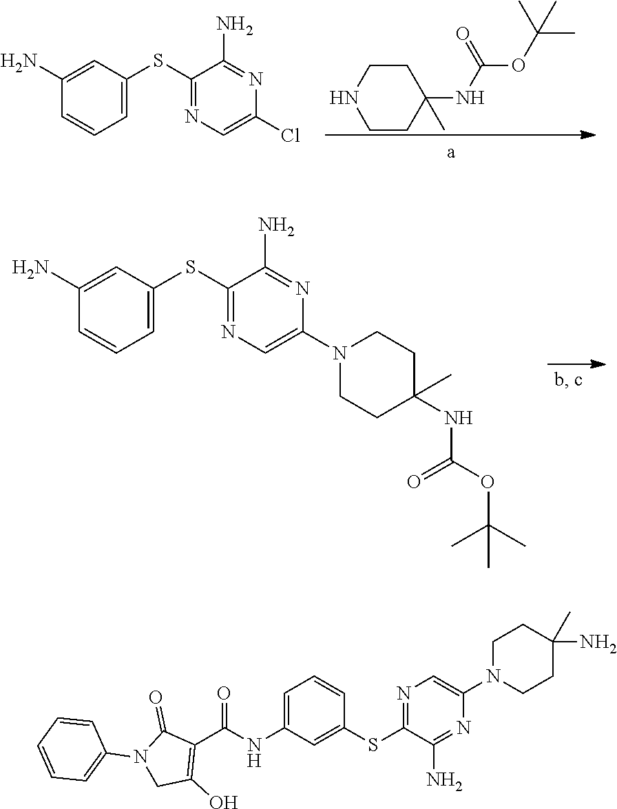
C1(N)=CC(SC2=NC=C(N3CCC(NC(=O)OC(C)(C)C)(C)CC3)N=C2N)=CC=C1.C1(N)=CC(SC2=NC=C(Cl)N=C2N)=CC=C1.C1CC(NC(=O)OC(C)(C)C)(C)CCN1.C1=C(NC(C2=C(O)CN(C3=CC=CC=C3)C2=O)=O)C=C(SC2=NC=C(N3CCC(N)(C)CC3)N=C2N)C=C1
